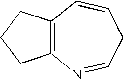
C12=C(CCC1)C=CCC=N2
